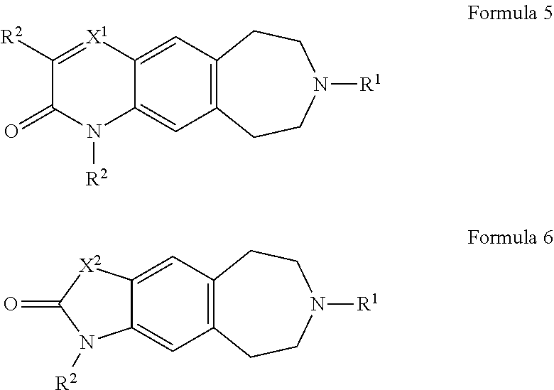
C12=CC3=C(C=C1[X1]=C([R2])C(=O)N2[R2])CCN([R1])CC3.C12=CC3=C(C=C1[X2]C(=O)N2[R2])CCN([R1])CC3
